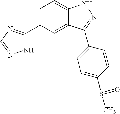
C1(C2=NC=NN2)=CC=C2C(=C1)C(C1=CC=C(S(C)=O)C=C1)=NN2
